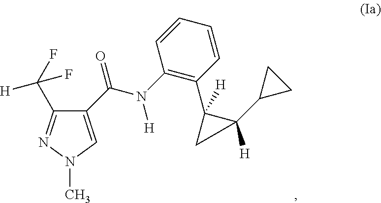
C1(C(=O)N([H])C2=C(C3([H])C(C4CC4)([H])C3)C=CC=C2)=CN(C)N=C1C(F)(F)[H]
